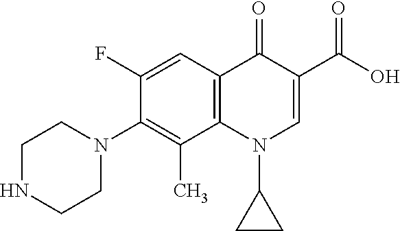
C12=C(C=C(F)C(N3CCNCC3)=C1C)C(=O)C(C(=O)O)=CN2C1CC1
